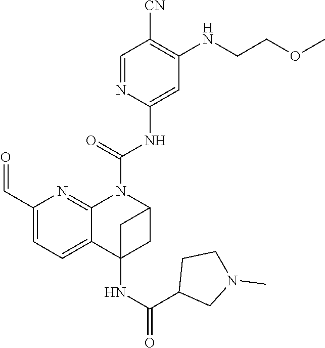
C1(C=O)=CC=C2C(=N1)N(C(NC1=CC(NCCOC)=C([CN])C=N1)=O)C1CC2(NC(C2CN(C)CC2)=O)C1
